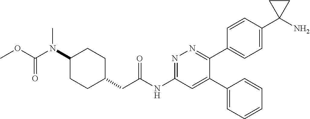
C1(N(C(=O)OC)C)CCC(CC(NC2=NN=C(C3=CC=C(C4(N)CC4)C=C3)C(C3=CC=CC=C3)=C2)=O)CC1
